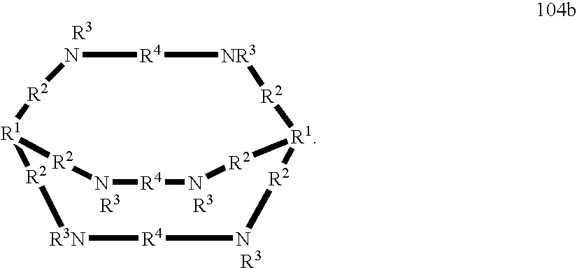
N1[R4][NR3][R2][R1]2[R2][N R3][R4][R3N][R2][R1]([R2]1)[R2][N R3][R4][N R3][R2]2
